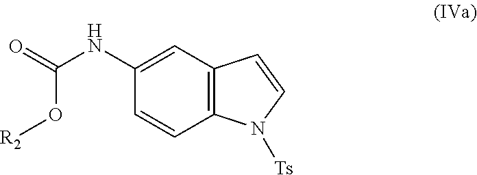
C12=C(C=C(NC(=O)O[R2])C=C1)C=CN2[Ts]
